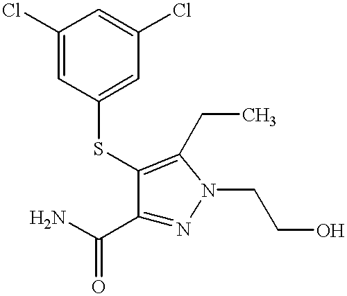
C1(C(N)=O)=NN(CCO)C(CC)=C1SC1=CC(Cl)=CC(Cl)=C1
